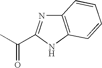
C12=C(NC(C(C)=O)=N1)C=CC=C2
